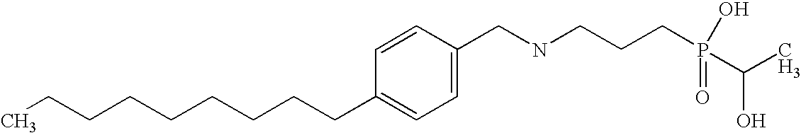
C(C1=CC=C(CNCCCP(O)(=O)C(O)C)C=C1)CCCCCCCC
